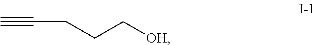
C#CCCC[OH]
